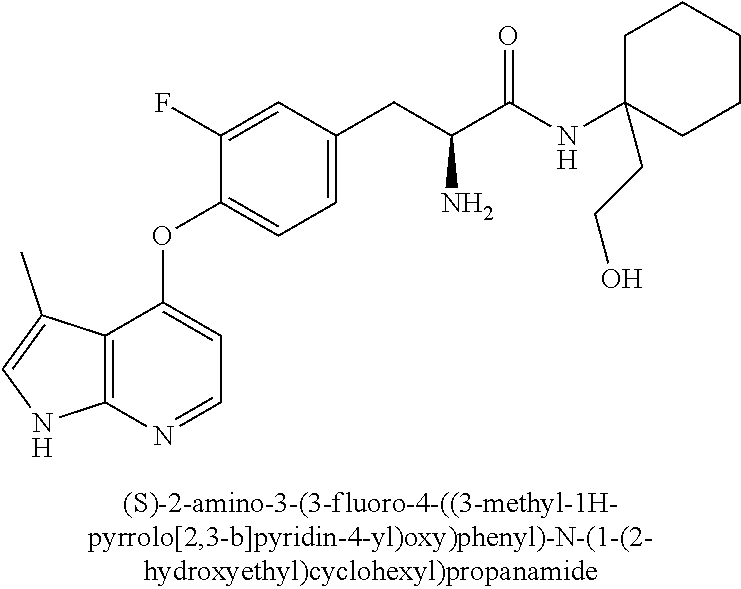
C1(F)=CC(CC(C(NC2(CCO)CCCCC2)=O)N)=CC=C1OC1=CC=NC2=C1C(C)=CN2
